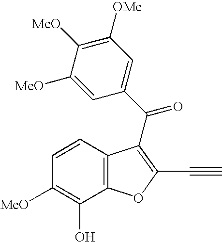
C1=C([MeO])C([MeO])=C([OMe])C=C1C(=O)C1=C(C#C)OC2=C1C=CC([MeO])=C2O
